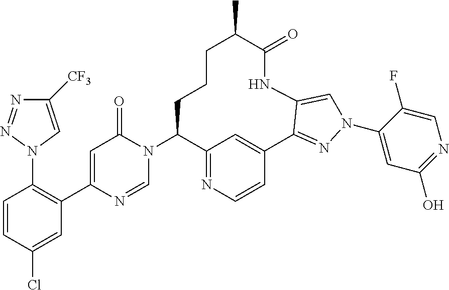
C12=NC=CC(=C1)C1=NN(C3=CC(O)=NC=C3F)C=C1NC(=O)C(C)CCCC2N1C(=O)C=C(C2=C(N3C=C([CF3])N=N3)C=CC(Cl)=C2)N=C1
